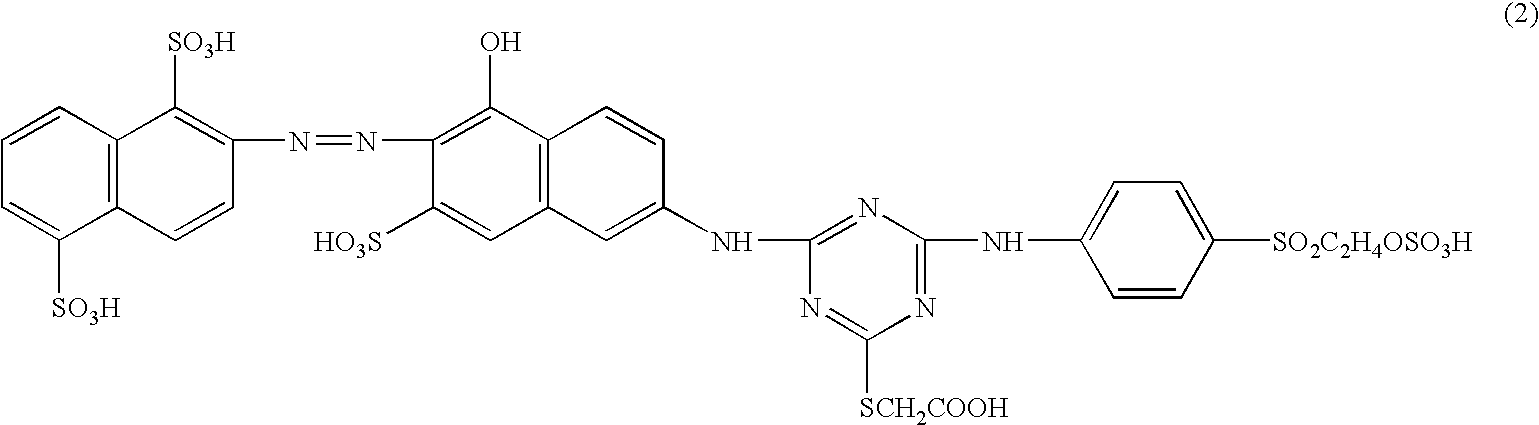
C12=C(C=CC=C1[SO3H])C([SO3H])=C(N=NC1=C(O)C3=C(C=C1[HO3S])C=C(NC1=NC(NC4=CC=C([SO2C2H4OSO3H])C=C4)=NC([SCH2COOH])=N1)C=C3)C=C2
